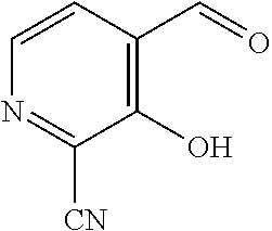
C1=CC(C=O)=C(O)C([CN])=N1
